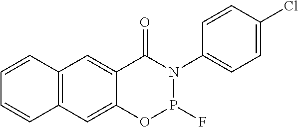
C12=C(C=C3C(=C1)C(=O)N(C1=CC=C(Cl)C=C1)P(F)O3)C=CC=C2
